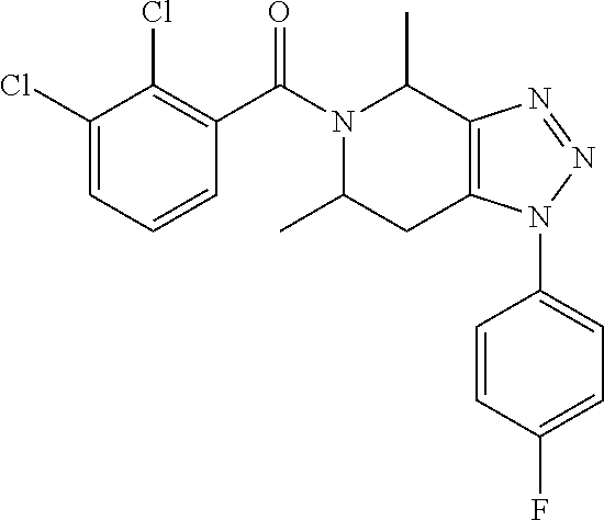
C1(Cl)=CC=CC(C(N2C(C)CC3=C(C2C)N=NN3C2=CC=C(F)C=C2)=O)=C1Cl
